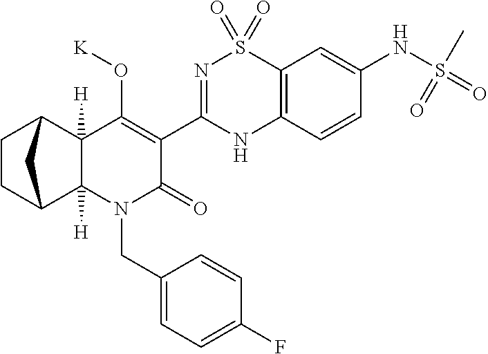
C1CC2C3([H])C([H])(C1C2)C(O[K])=C(C1=NS(=O)(=O)C2=C(N1)C=CC(NS(=O)(=O)C)=C2)C(=O)N3CC1=CC=C(F)C=C1
